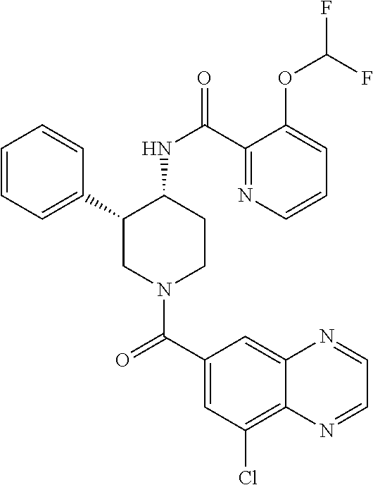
C1=CC=C(C2CN(C(C3=CC(Cl)=C4C(=C3)N=CC=N4)=O)CCC2NC(=O)C2=NC=CC=C2OC(F)F)C=C1
